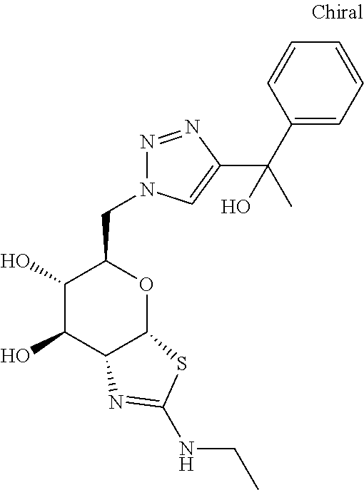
C1(O)C(O)C2C(OC1CN1N=NC(C(C)(C3=CC=CC=C3)O)=C1)SC(NCC)=N2
